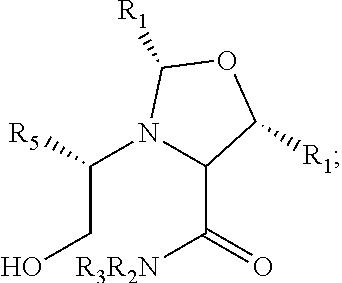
C(CO)(N1C(C([R3R2N])=O)C([R1])OC1[R1])[R5]
